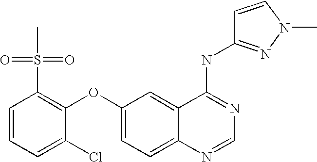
C1=CC=C(Cl)C(OC2=CC=C3C(=C2)C(NC2=NN(C)C=C2)=NC=N3)=C1S(C)(=O)=O
